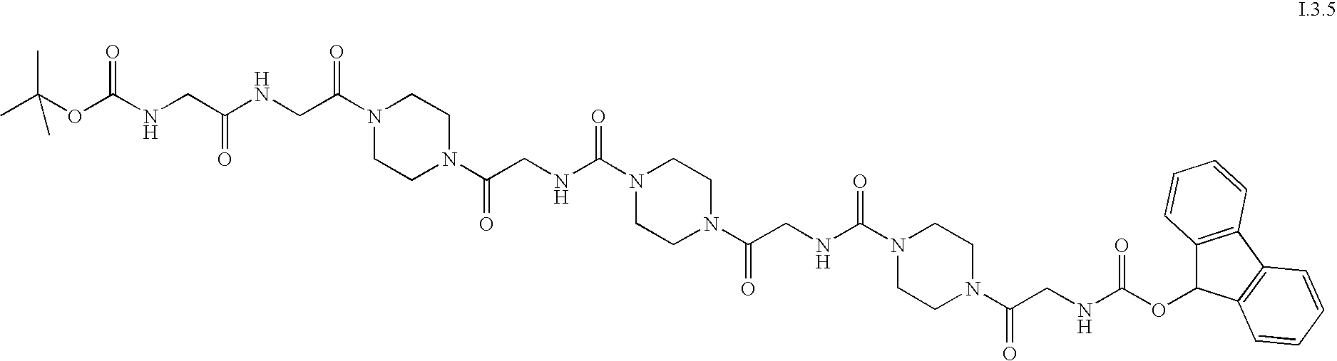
N1(C(CNC(N2CCN(C(CNC(OC3C4=C(C5=C3C=CC=C5)C=CC=C4)=O)=O)CC2)=O)=O)CCN(C(NCC(N2CCN(C(CNC(CNC(OC(C)(C)C)=O)=O)=O)CC2)=O)=O)CC1
